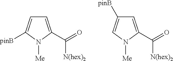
C1=C(C(=O)[N(hex)2])N([Me])C([pinB])=C1.C1=C(C(=O)[N(hex)2])N([Me])C=C1[pinB]
